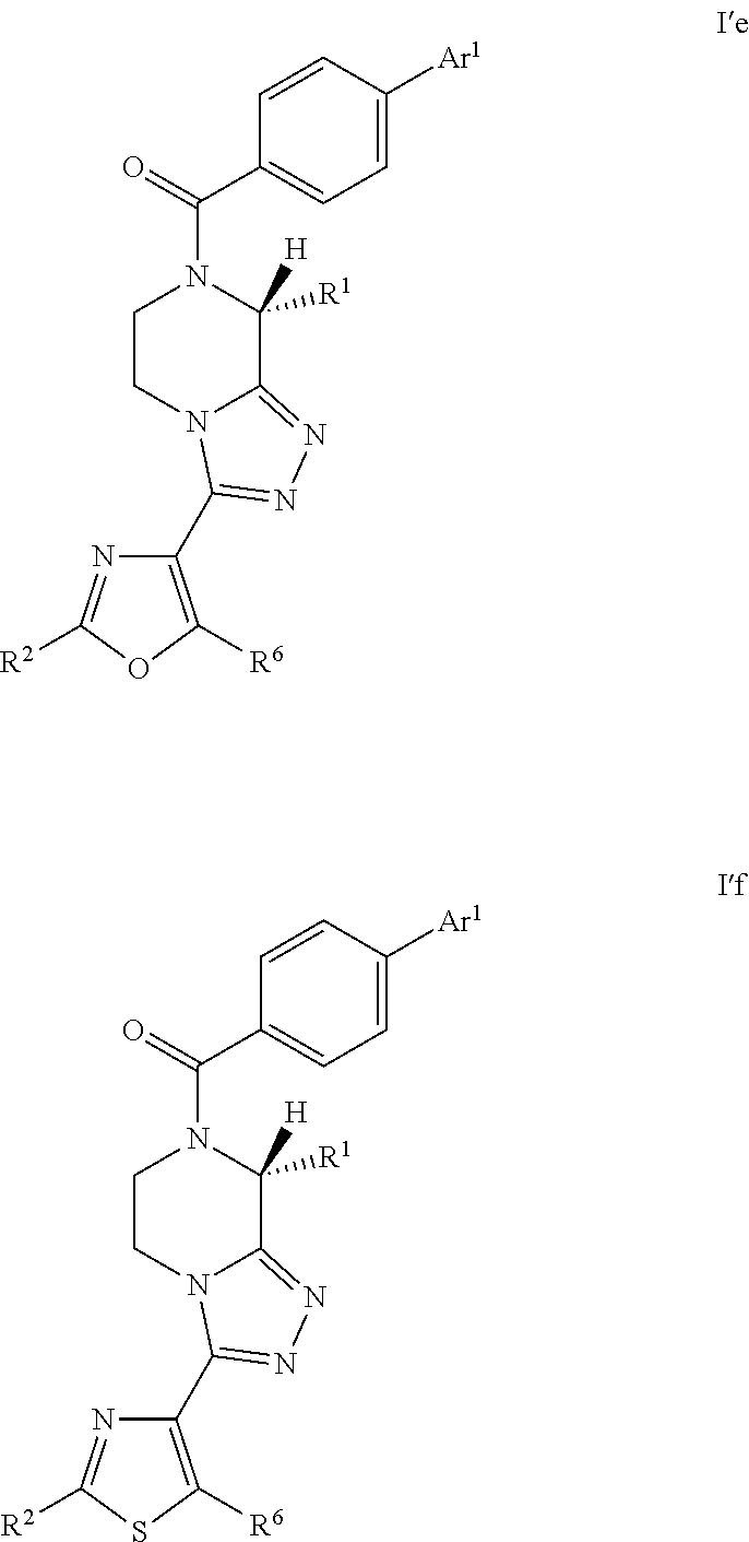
C1CN2C(=NN=C2C2=C([R6])OC([R2])=N2)C([R1])([H])N1C(=O)C1=CC=C([Ar1])C=C1.C1CN2C(=NN=C2C2=C([R6])SC([R2])=N2)C([R1])([H])N1C(=O)C1=CC=C([Ar1])C=C1
